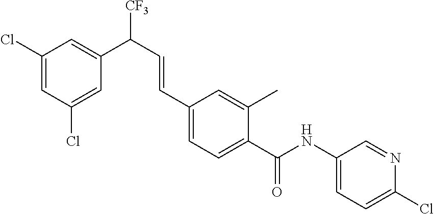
C1(Cl)=CC(Cl)=CC(C(C=CC2=CC=C(C(NC3=CC=C(Cl)N=C3)=O)C(C)=C2)[CF3])=C1
